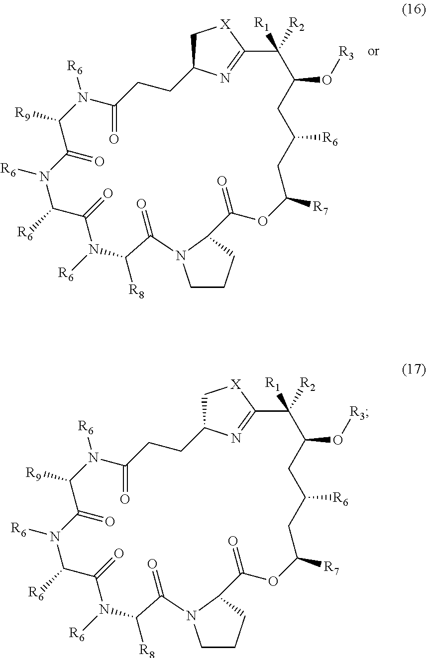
C1([R1])([R2])C(O[R3])CC([R6])CC([R7])OC(=O)C2CCCN2C(=O)C([R8])N([R6])C(=O)C([R6])N([R6])C(=O)C([R9])N([R6])C(=O)CCC2C[X]C1=N2.C1([R1])([R2])C(O[R3])CC([R6])CC([R7])OC(=O)C2CCCN2C(=O)C([R8])N([R6])C(=O)C([R6])N([R6])C(=O)C([R9])N([R6])C(=O)CCC2C[X]C1=N2
